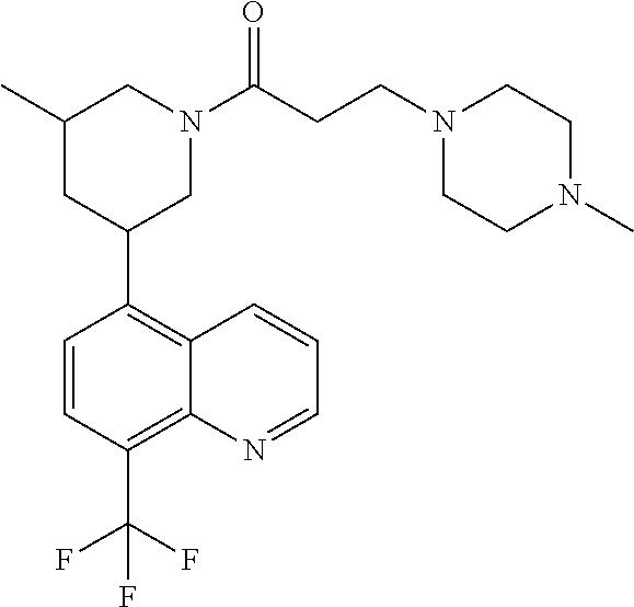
C1=CC(C(F)(F)F)=C2C(=C1C1CN(C(CCN3CCN(C)CC3)=O)CC(C)C1)C=CC=N2
